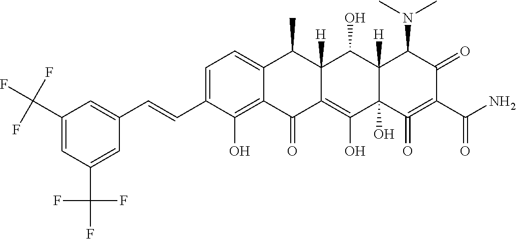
C1=C(C=CC2=CC(C(F)(F)F)=CC(C(F)(F)F)=C2)C(O)=C2C(=C1)C(C)C1([H])C(=C(O)C3(O)C([H])(C1O)C(N(C)C)C(=O)C(C(N)=O)=C3=O)C2=O
